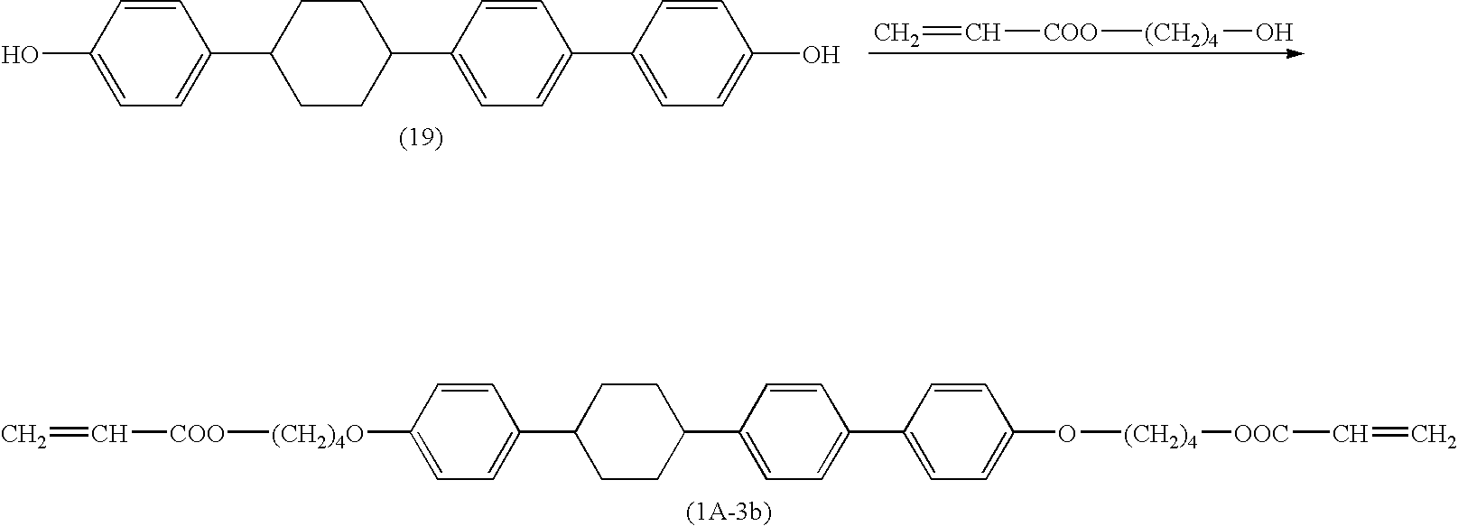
C1=C([(CH2)4O][COO]C=C)C=CC(C2CCC(C3=CC=C(C4=CC=C(O[(CH2)4][OOC]C=C)C=C4)C=C3)CC2)=C1.C1=C(O)C=CC(C2CCC(C3=CC=C(C4=CC=C(O)C=C4)C=C3)CC2)=C1.C=C[COO][(CH2)4]O
